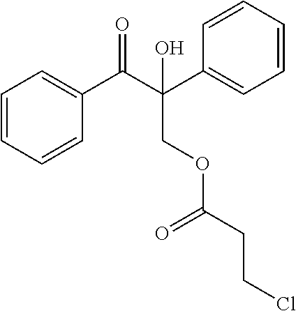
C1=CC=CC(C(C(C2=CC=CC=C2)(O)COC(CCCl)=O)=O)=C1
